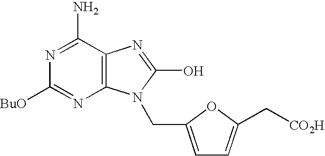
C12=C(C(N)=NC([BuO])=N1)N=C(O)N2CC1=CC=C(C[CO2H])O1
